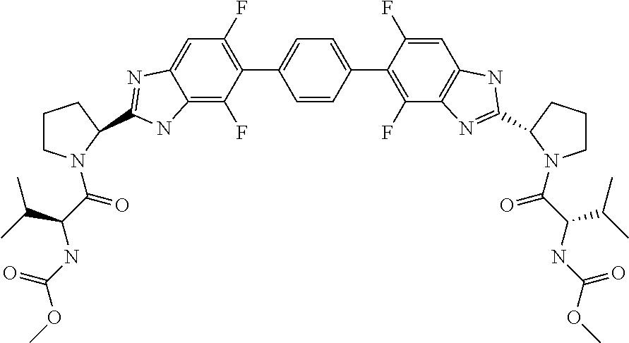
C1=CC(C2=C(F)C3=C(C=C2F)NC(C2CCCN2C(C(NC(OC)=O)C(C)C)=O)=N3)=CC=C1C1=C(F)C=C2C(=C1F)NC(C1N(C(C(C(C)C)NC(OC)=O)=O)CCC1)=N2
